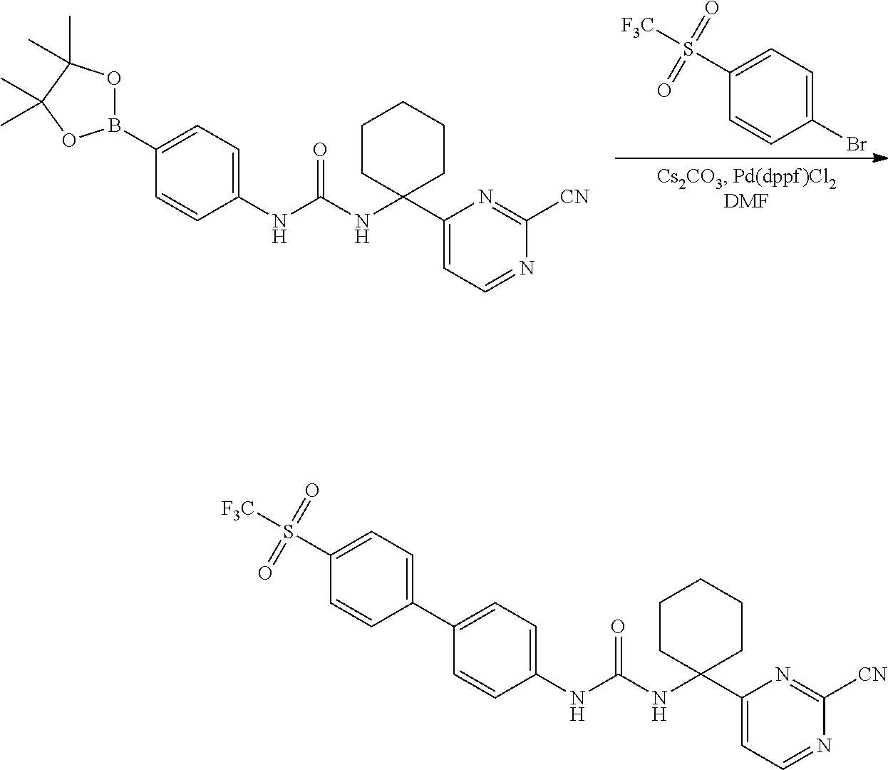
N(C(=O)NC1=CC=C(B2OC(C)(C)C(C)(C)O2)C=C1)C1(C2=CC=NC([CN])=N2)CCCCC1.C1(Br)=CC=C(S([F3C])(=O)=O)C=C1.N(C(=O)NC1=CC=C(C2=CC=C(S([F3C])(=O)=O)C=C2)C=C1)C1(C2=CC=NC([CN])=N2)CCCCC1
